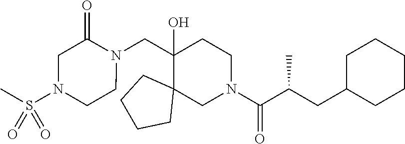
C1(O)(CN2C(=O)CN(S(C)(=O)=O)CC2)C2(CN(C(C(CC3CCCCC3)C)=O)CC1)CCCC2
